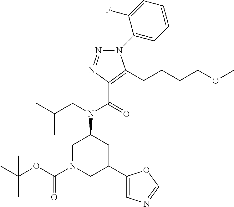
C1N(C(OC(C)(C)C)=O)CC(C2=CN=CO2)CC1N(CC(C)C)C(=O)C1=C(CCCCOC)N(C2=CC=CC=C2F)N=N1
